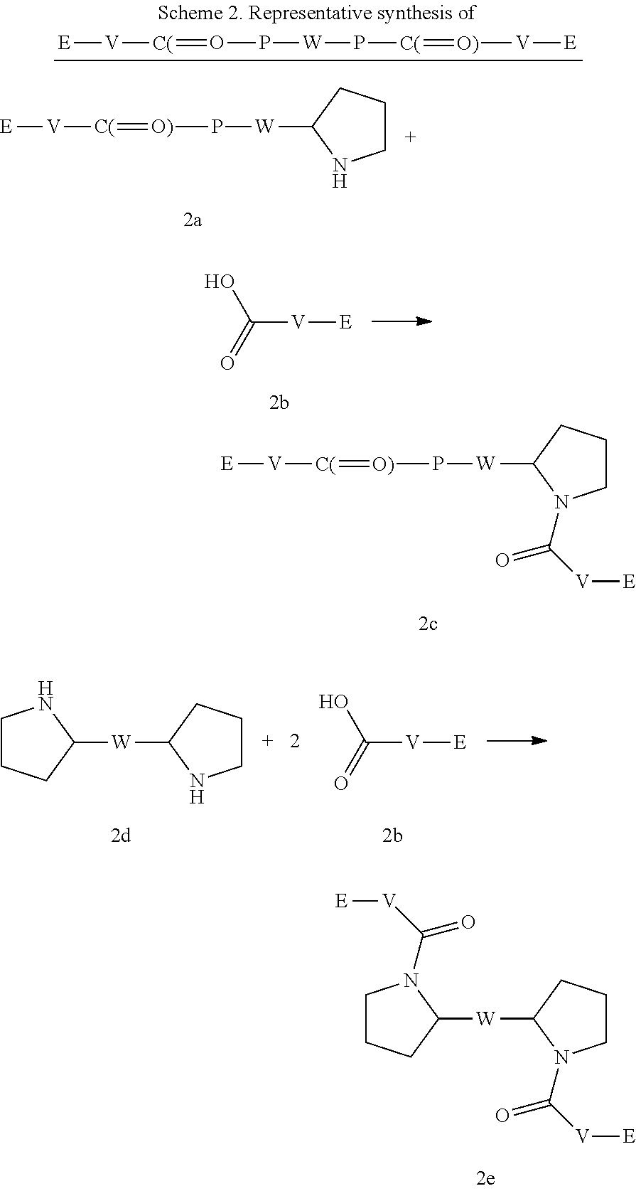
[E][V][C(]=OP[W]P[C(]=[O)][V][E].[E][V][C(]=[O)]P[W]C1CCCN1.OC(=O)[V][E].C1CCC([W]C2CCCN2)N1.OC(=O)[V][E].[E][V][C(]=[O)]P[W]C1CCCN1C([V][E])=O.[W](C1CCCN1C([V][E])=O)C1CCCN1C([V][E])=O
